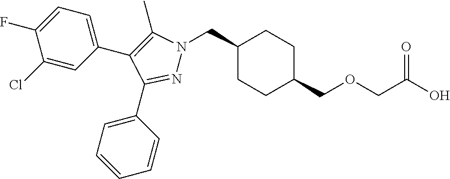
C1(CN2N=C(C3=CC=CC=C3)C(C3=CC=C(F)C(Cl)=C3)=C2C)CCC(COCC(O)=O)CC1
